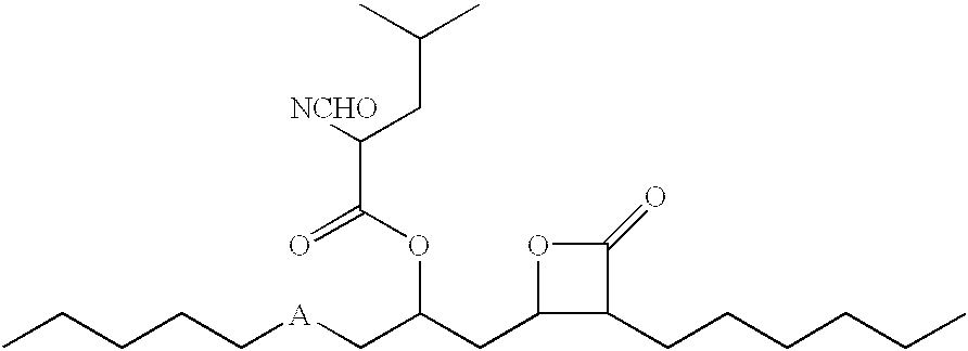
CCCCC[A]CC(CC1C(CCCCCC)C(=O)O1)OC(=O)C([NCHO])CC(C)C
